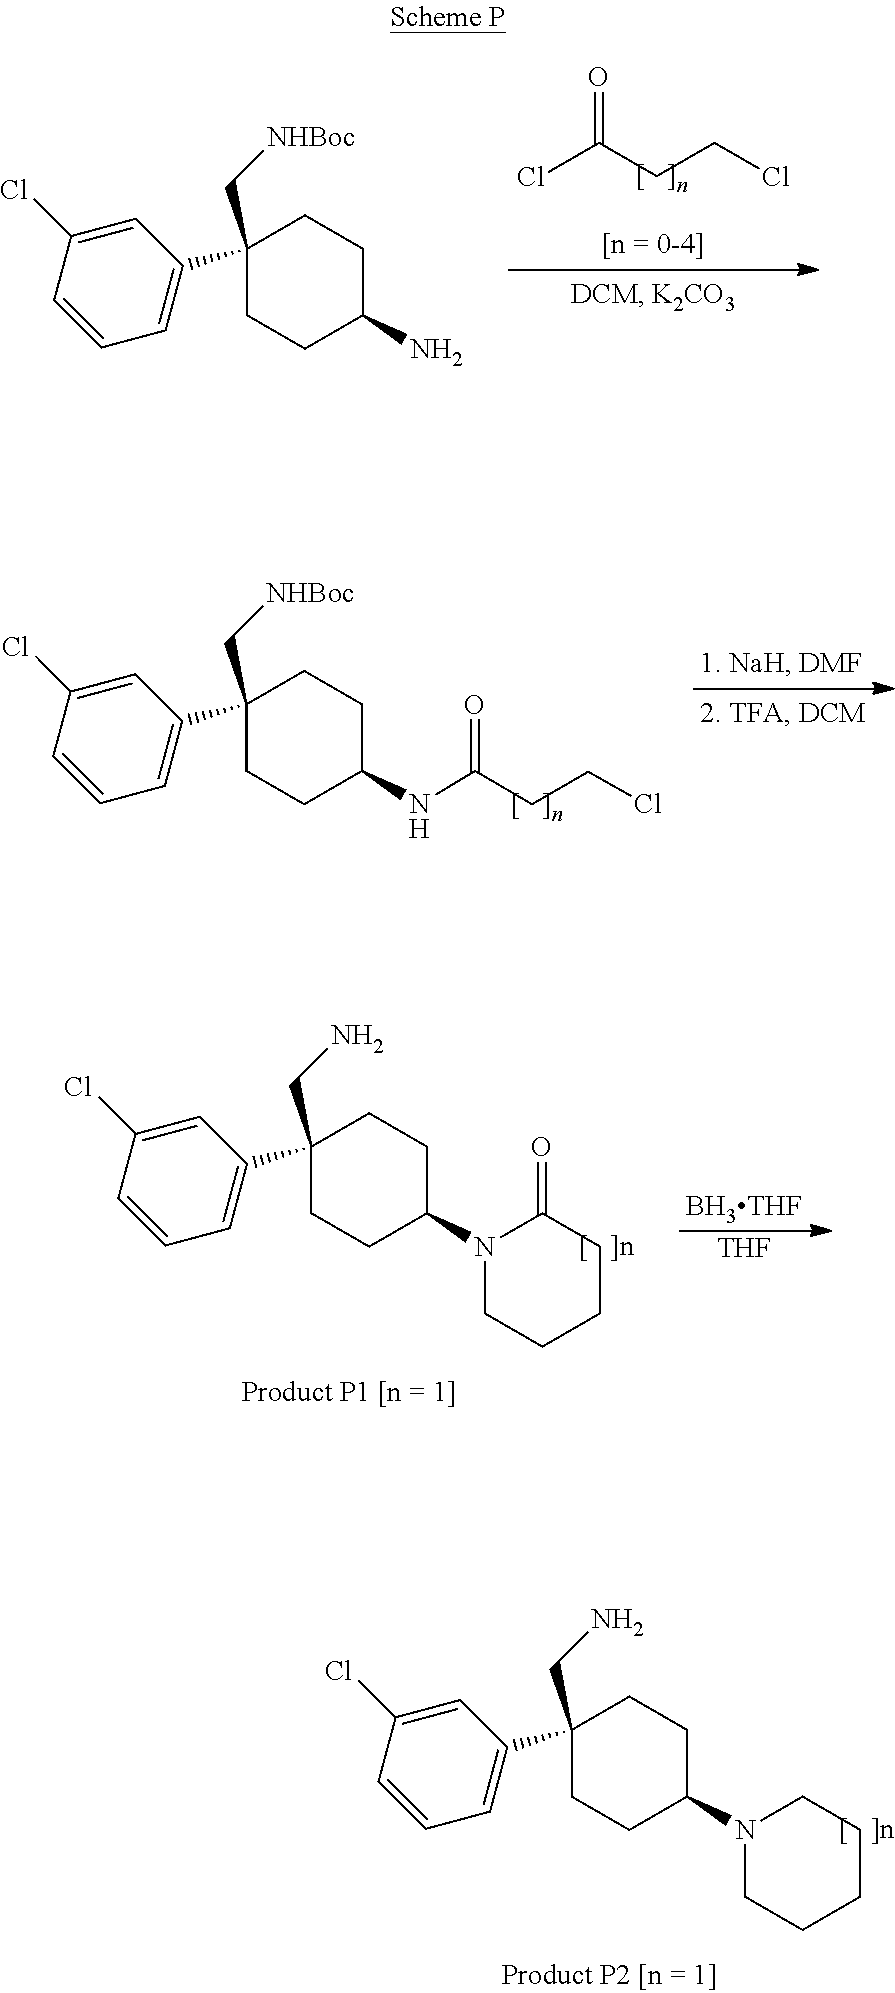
C1=C(Cl)C=CC=C1C1(CN)CCC(N2CCCCC2)CC1.ClC(CCCl)=O.C1=C(Cl)C=CC=C1C1(C[NHBoc])CCC(N)CC1.C1=C(Cl)C=CC=C1C1(C[NHBoc])CCC(NC(CCCl)=O)CC1.C1=C(Cl)C=CC=C1C1(CN)CCC(N2CCCCC2=O)CC1.[BH3THF].[THF]
